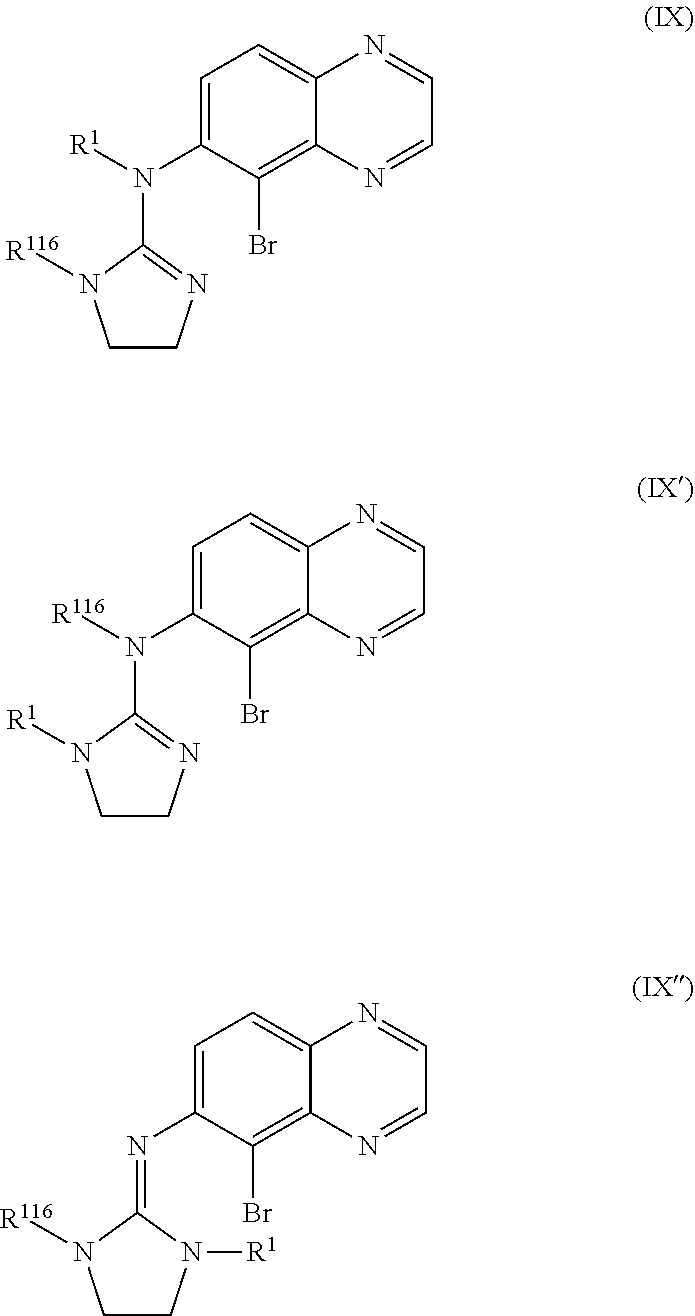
C1=C(N([R1])C2=NCCN2[R116])C(Br)=C2C(=C1)N=CC=N2.C1=C(N([R116])C2=NCCN2[R1])C(Br)=C2C(=C1)N=CC=N2.C1=C(N=C2N([R1])CCN2[R116])C(Br)=C2C(=C1)N=CC=N2
